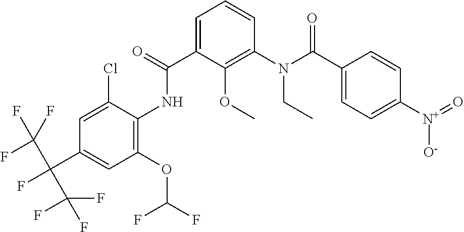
C1=C(C(=O)NC2=C(OC(F)F)C=C(C(C(F)(F)F)(C(F)(F)F)F)C=C2Cl)C(OC)=C(N(C(C2=CC=C([N+](=O)[O-])C=C2)=O)CC)C=C1
